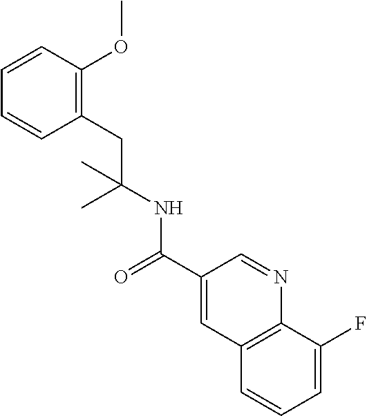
CC(NC(C1=CC2=C(N=C1)C(F)=CC=C2)=O)(CC1=C(OC)C=CC=C1)C
